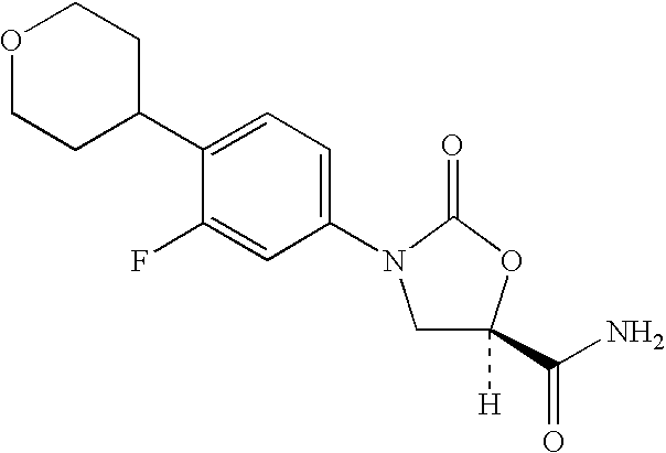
C1(C2=CC=C(N3CC([H])(C(N)=O)OC3=O)C=C2F)CCOCC1
